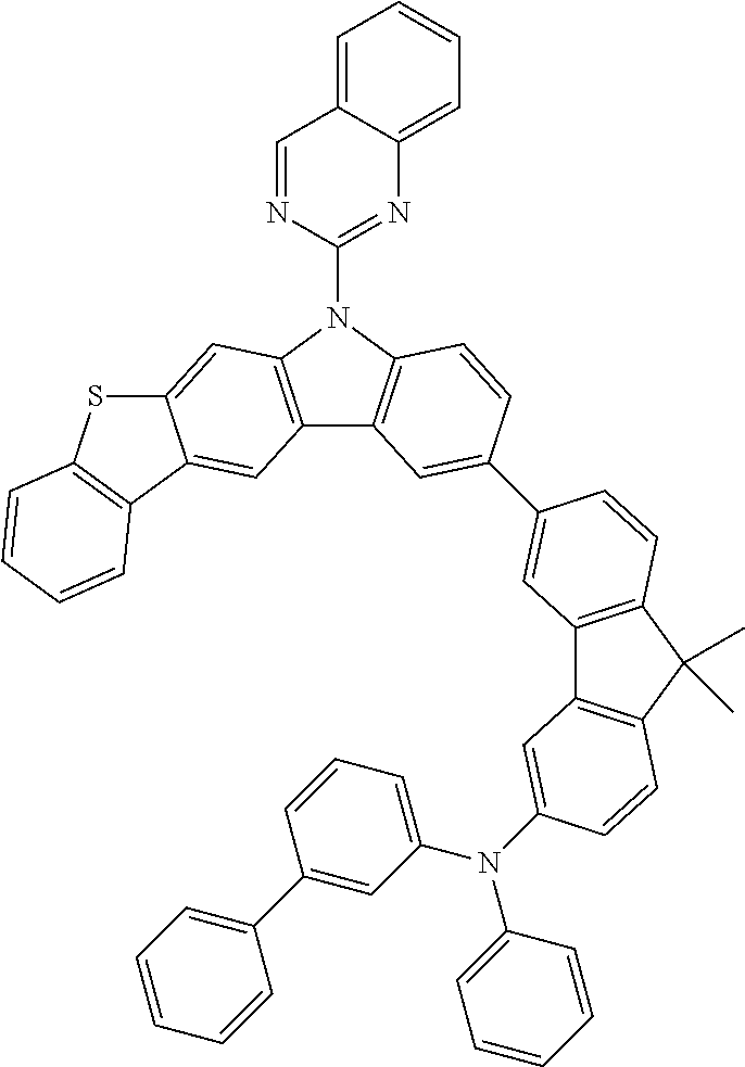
C1=NC(N2C3=C(C4=C2C=C2C(=C4)C4=C(S2)C=CC=C4)C=C(C2=CC4=C(C(C)(C)C5=C4C=C(N(C4=CC=CC(C6=CC=CC=C6)=C4)C4=CC=CC=C4)C=C5)C=C2)C=C3)=NC2=CC=CC=C12
